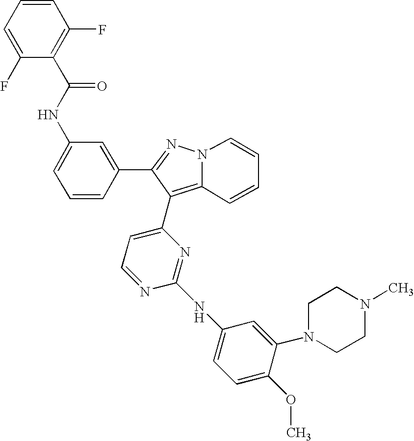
C1(NC(C2=C(F)C=CC=C2F)=O)=CC=CC(C2=NN3C=CC=CC3=C2C2=CC=NC(NC3=CC=C(OC)C(N4CCN(C)CC4)=C3)=N2)=C1
